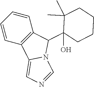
C1=CC=CC2=C1C(C1(O)CCCCC1(C)C)N1C2=CN=C1
